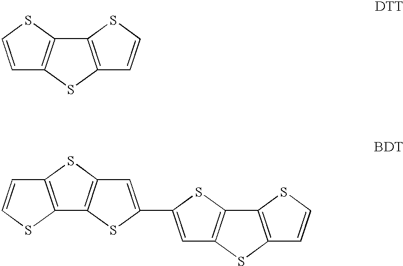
C12=C(SC3=C1SC=C3)C=CS2.C12=C(SC3=C1SC=C3)C=C(C1=CC3=C(C4=C(S3)C=CS4)S1)S2
